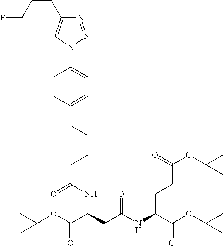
C(C1=CC=C(N2N=NC(CCCF)=C2)C=C1)CCCC(=O)NC(CC(NC(CCC(OC(C)(C)C)=O)C(OC(C)(C)C)=O)=O)C(OC(C)(C)C)=O
